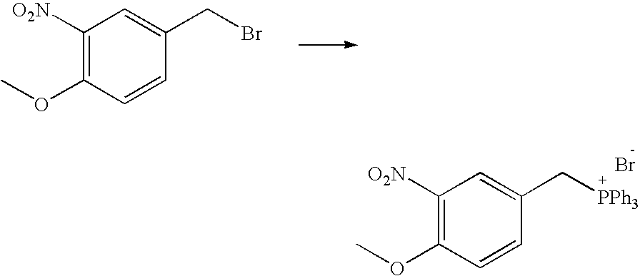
C1([O2N])=C(OC)C=CC(CBr)=C1.C1([O2N])=C(OC)C=CC(C[PPh3])=C1.Br
